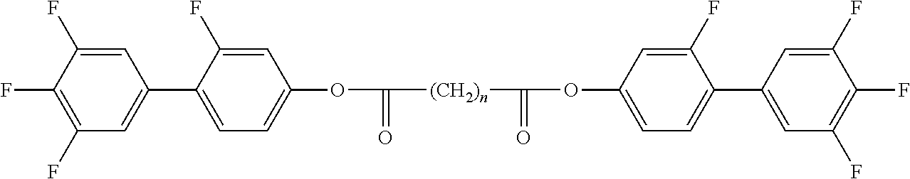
C1(F)=C(F)C(F)=CC(C2=CC=C(OC(=O)[(CH2)n]C(=O)OC3=CC=C(C4=CC(F)=C(F)C(F)=C4)C(F)=C3)C=C2F)=C1
